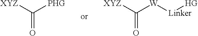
[XYZ]C([PHG])=O.[XYZ]C([W][Linker][HG])=O
